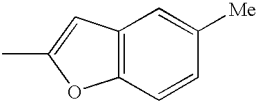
C12=C(C=C(C)O1)C=C([Me])C=C2
